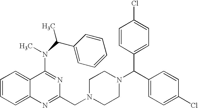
C1=CC=C2C(=C1)C(N(C)C(C1=CC=CC=C1)C)=NC(CN1CCN(C(C3=CC=C(Cl)C=C3)C3=CC=C(Cl)C=C3)CC1)=N2
